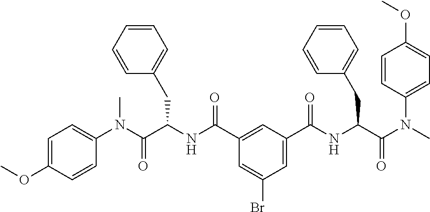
C1=C(C(NC(C(N(C2=CC=C(OC)C=C2)C)=O)CC2=CC=CC=C2)=O)C=C(Br)C=C1C(=O)NC(C(=O)N(C1=CC=C(OC)C=C1)C)CC1=CC=CC=C1
